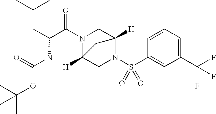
C1=CC(S(=O)(N2C3([H])CN(C(C(CC(C)C)NC(=O)OC(C)(C)C)=O)C([H])(C2)C3)=O)=CC(C(F)(F)F)=C1
